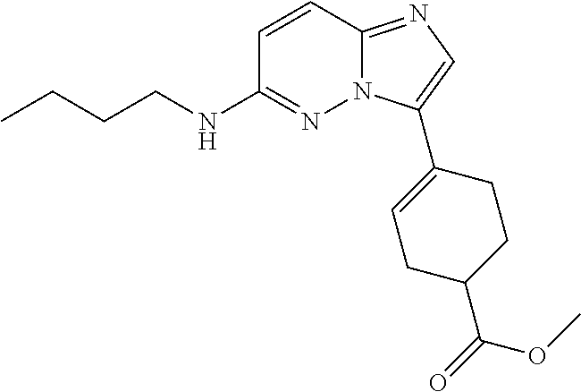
C1=CC2=NC=C(C3=CCC(C(OC)=O)CC3)N2N=C1NCCCC
